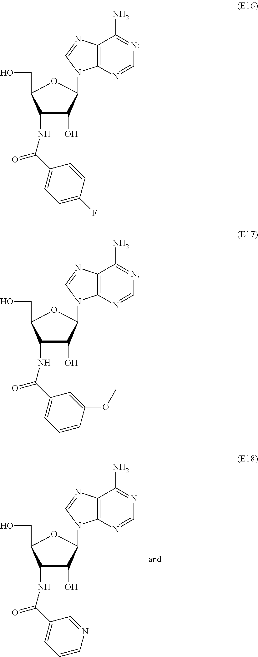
C1(NC(C2=CC=CN=C2)=O)C(O)C(N2C3=C(N=C2)C(N)=NC=N3)OC1CO.C1(NC(C2=CC=C(F)C=C2)=O)C(O)C(N2C3=C(N=C2)C(N)=NC=N3)OC1CO.C1(NC(C2=CC=CC(OC)=C2)=O)C(O)C(N2C3=C(N=C2)C(N)=NC=N3)OC1CO
